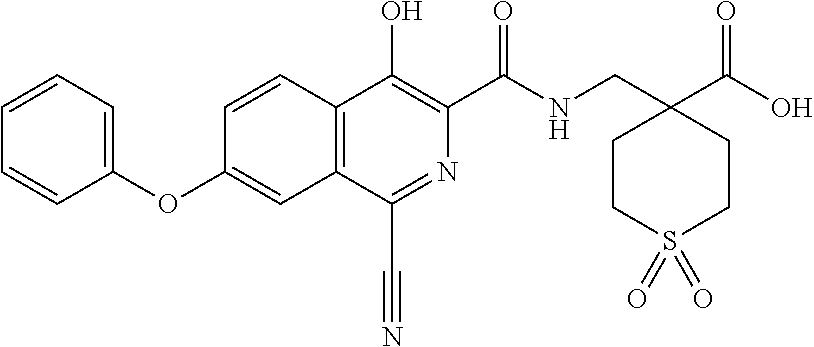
C1=CC=C(OC2=CC3=C(C=C2)C(O)=C(C(NCC2(C(O)=O)CCS(=O)(=O)CC2)=O)N=C3C#N)C=C1
